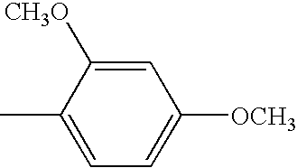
C1([CH3O])=CC([OCH3])=CC=C1C
